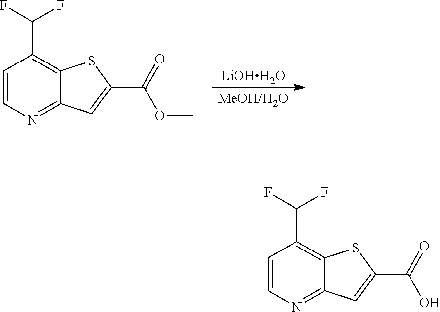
[LiOHH2O].[MeOH/H2O].C1=CN=C2C(=C1C(F)F)SC(C(=O)OC)=C2.C1=CN=C2C(=C1C(F)F)SC(C(=O)O)=C2
